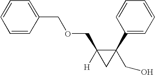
C1=CC(COCC2([H])CC2(C2=CC=CC=C2)CO)=CC=C1
